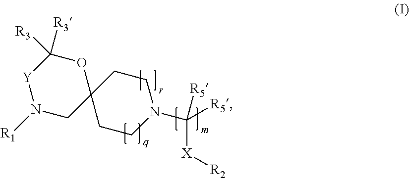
N1(C([R5])([R5])[X][R2])CCC2(CC1)OC([R3])([R3])[Y]N([R1])C2
